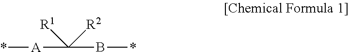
*[A]C(B*)([R2])[R1]
